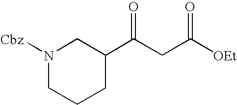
N1([Cbz])CCCC(C(CC([OEt])=O)=O)C1
